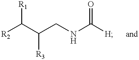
[R2]C(C(CNC([H])=O)[R3])[R1]
